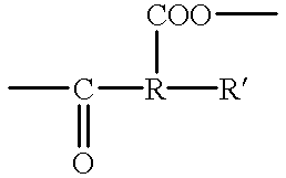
C([R]([R])[COO]C)(=O)C
